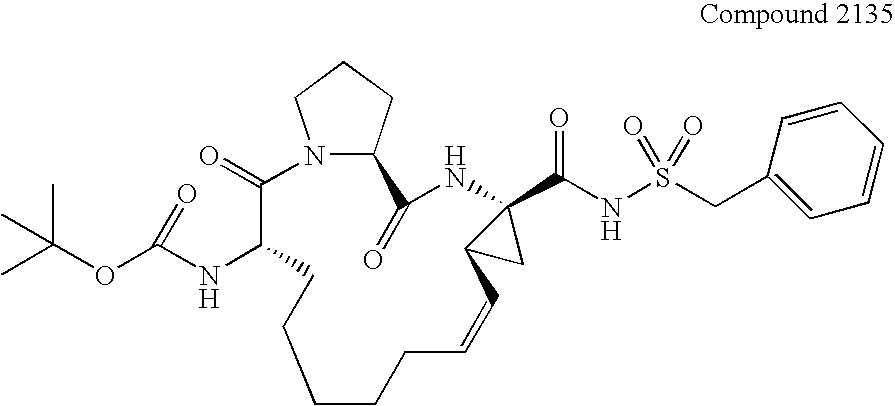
C1(=O)C(NC(OC(C)(C)C)=O)CCCCCC=CC2C(C(NS(=O)(=O)CC3=CC=CC=C3)=O)(NC(=O)C3N1CCC3)C2
